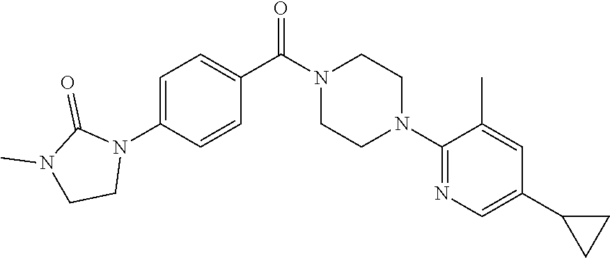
C1=C(N2C(=O)N(C)CC2)C=CC(C(N2CCN(C3=NC=C(C4CC4)C=C3C)CC2)=O)=C1
